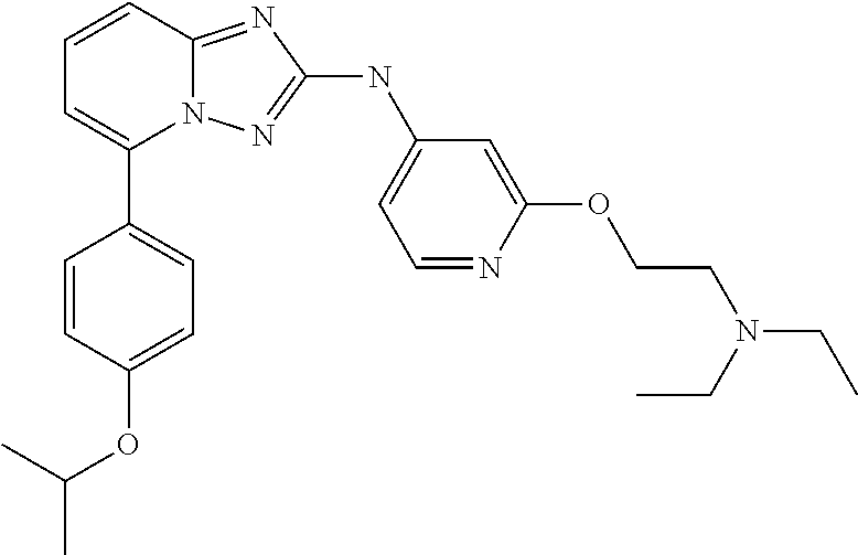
C1=CC2=NC(NC3=CC=NC(OCCN(CC)CC)=C3)=NN2C(C2=CC=C(OC(C)C)C=C2)=C1
